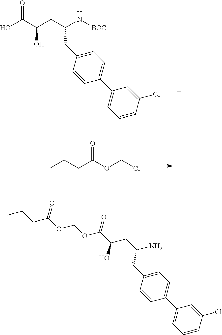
O=C(C(CC(N[BOC])CC1=CC=C(C2=CC=CC(Cl)=C2)C=C1)O)O.CCCC(OCCl)=O.C1=C(CC(CC(C(OCOC(CCC)=O)=O)O)N)C=CC(C2=CC=CC(Cl)=C2)=C1
